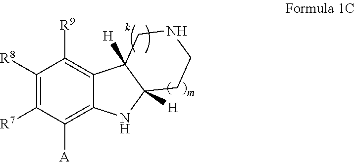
C1([R8])=C([R7])C([A])=C2C(=C1[R9])C1([H])C([H])(CCNC1)N2
